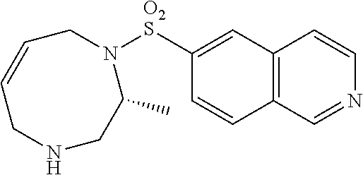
C12=C(C=C([O2S]N3CC=CCNCC3C)C=C1)C=CN=C2
